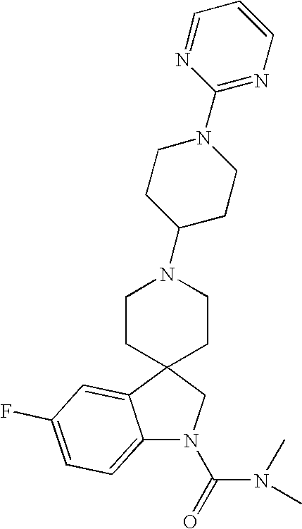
C12=CC=C(F)C=C1C1(CN2C(=O)N(C)C)CCN(C2CCN(C3=NC=CC=N3)CC2)CC1
